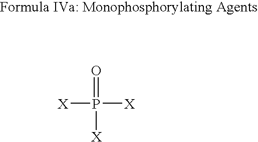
P([X])([X])(=O)[X]
